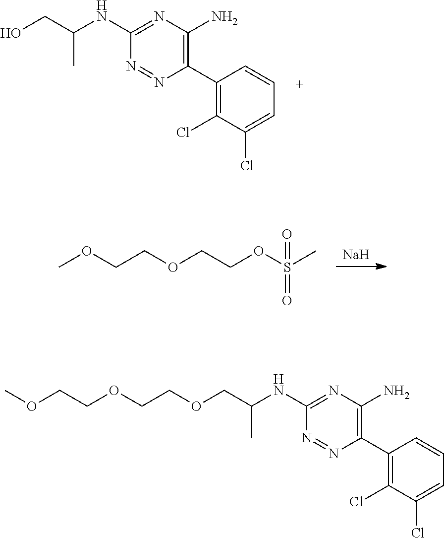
C1(NC(CO)C)=NC(N)=C(C2=C(Cl)C(Cl)=CC=C2)N=N1.[Na].COCCOCCOS(C)(=O)=O.C1(NC(COCCOCCOC)C)=NC(N)=C(C2=C(Cl)C(Cl)=CC=C2)N=N1
